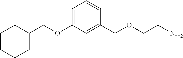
C1=C(OCC2CCCCC2)C=C(COCCN)C=C1
